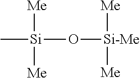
C[Si](O[Si-Me]([Me])[Me])([Me])[Me]
